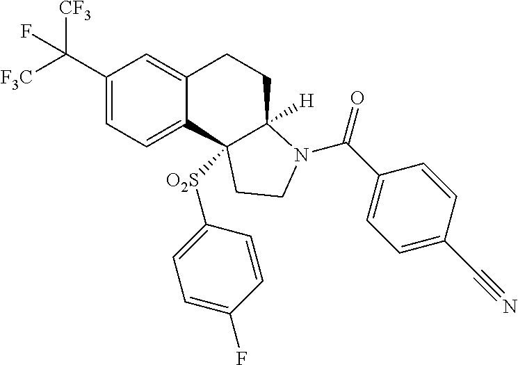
C(C1=CC=C2C(=C1)CCC1([H])C2([O2S]C2=CC=C(F)C=C2)CCN1C(=O)C1=CC=C(C#N)C=C1)([F3C])([CF3])F
